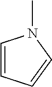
C1=CC=CN1C
